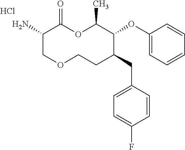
C1(N)COCCC(CC2=CC=C(F)C=C2)C(OC2=CC=CC=C2)C(C)OC1=O.Cl
